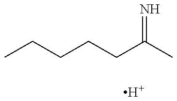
CCCCCC(C)=N.[H]
